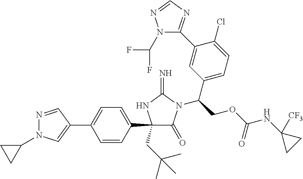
C1(C2=CC=C(C3(CC(C)(C)C)C(=O)N(C(COC(NC4([CF3])CC4)=O)C4=CC=C(Cl)C(C5=NC=NN5C(F)F)=C4)C(=N)N3)C=C2)=CN(C2CC2)N=C1
